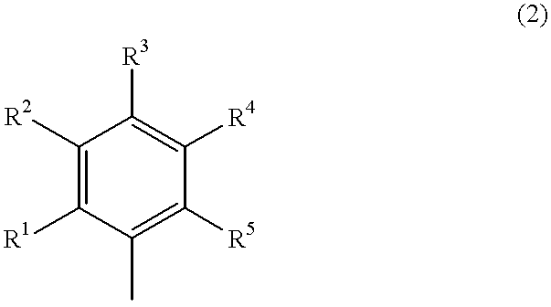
C1([R2])=C([R1])C(C)=C([R5])C([R4])=C1[R3]
